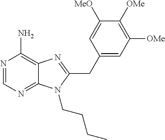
N1=CN=C2C(=C1N)N=C(CC1=CC([OMe])=C([OMe])C([MeO])=C1)N2CCCC
